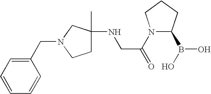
C1=CC=CC(CN2CCC(NCC(=O)N3C(B(O)O)CCC3)(C)C2)=C1
